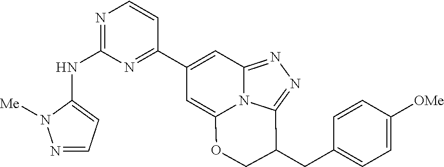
N1=CC=C(NC2=NC=CC(C3=CC4=NN=C5N4C(=C3)OCC5CC3=CC=C([OMe])C=C3)=N2)N1[Me]
